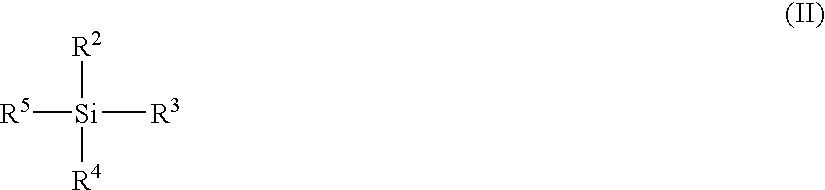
[R5][Si]([R3])([R2])[R4]
